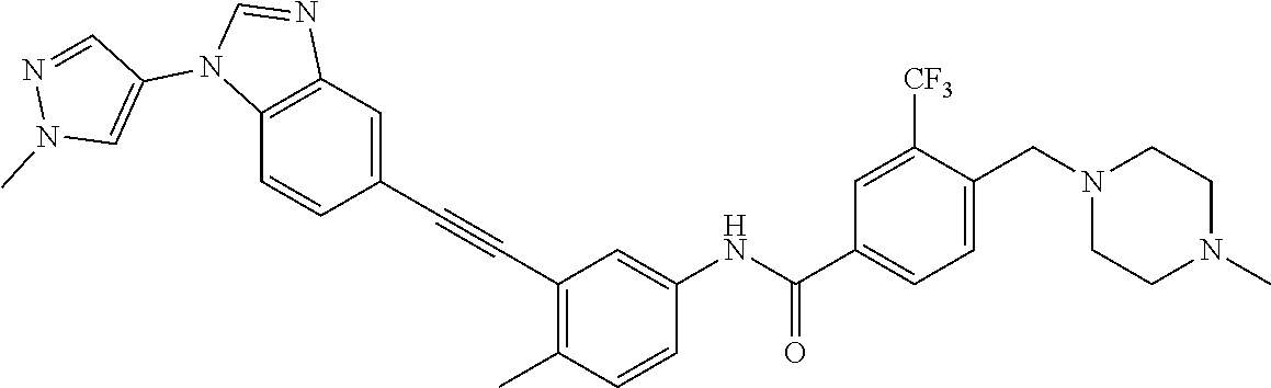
C1=C(CN2CCN(C)CC2)C([CF3])=CC(C(NC2=CC(C#CC3=CC4=C(C=C3)N(C3=CN(C)N=C3)C=N4)=C(C)C=C2)=O)=C1
